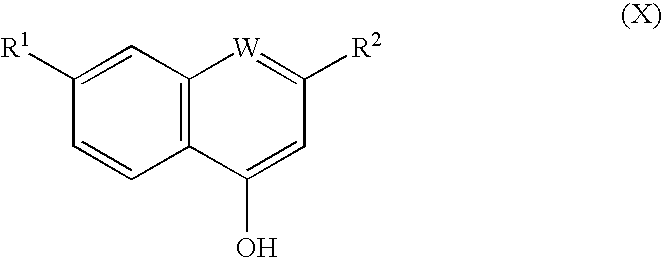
C1([R1])=CC2=C(C=C1)C(O)=CC([R2])=[W]2
